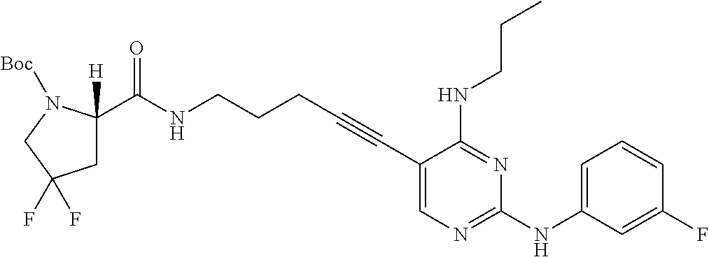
N(CCCC#CC1=CN=C(NC2=CC=CC(F)=C2)N=C1NCCC)C(=O)C1([H])CC(F)(F)CN1[Boc]
